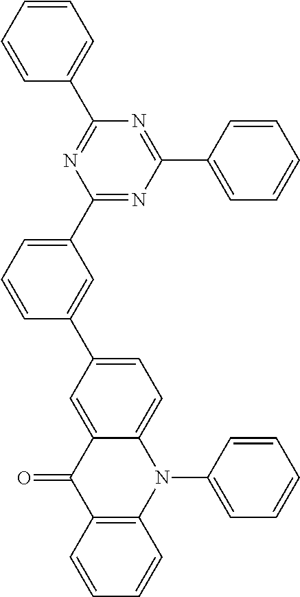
O=C1C2=C(N(C3=CC=CC=C3)C3=CC=C(C4=CC(C5=NC(C6=CC=CC=C6)=NC(C6=CC=CC=C6)=N5)=CC=C4)C=C13)C=CC=C2
